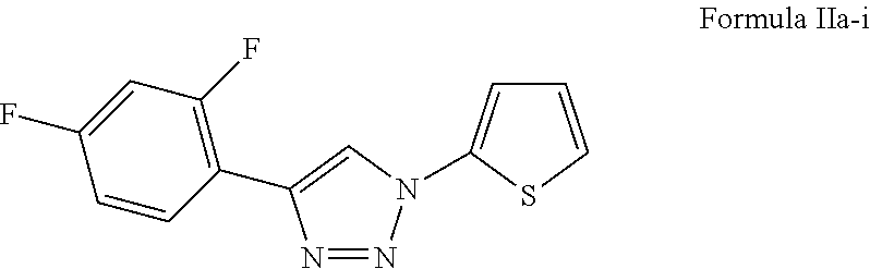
C1=C(F)C=CC(C2=CN(C3=CC=CS3)N=N2)=C1F
